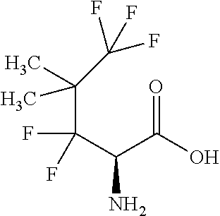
C(C(C(C(=O)O)N)(F)F)(C)(C(F)(F)F)C
